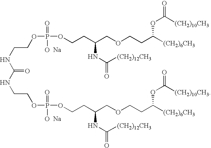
[Na].[Na].C(NC(NCCOP(=O)(O)OCCC(COCCC([(CH2)6CH3])OC(=O)[(CH2)10CH3])NC(=O)[(CH2)12CH3])=O)COP(OCCC(COCCC([(CH2)6CH3])OC(=O)[(CH2)10CH3])NC(=O)[(CH2)12CH3])(=O)O
